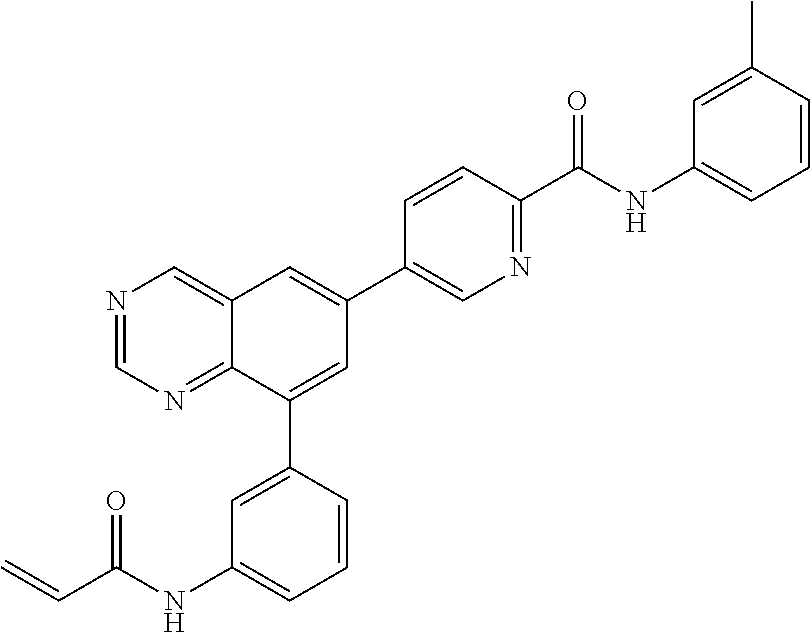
N1=CN=C2C(=C1)C=C(C1=CN=C(C(NC3=CC=CC(C)=C3)=O)C=C1)C=C2C1=CC(NC(C=C)=O)=CC=C1
